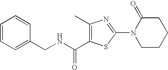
C1=CC=C(CNC(=O)C2=C(C)N=C(N3CCCCC3=O)S2)C=C1
